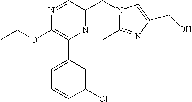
C1(OCC)=C(C2=CC=CC(Cl)=C2)N=C(CN2C(C)=NC(CO)=C2)C=N1
